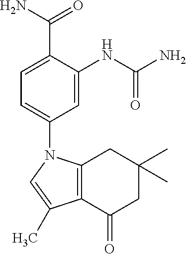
C1=C(C(N)=O)C(NC(N)=O)=CC(N2C3=C(C(=O)CC(C)(C)C3)C(C)=C2)=C1
